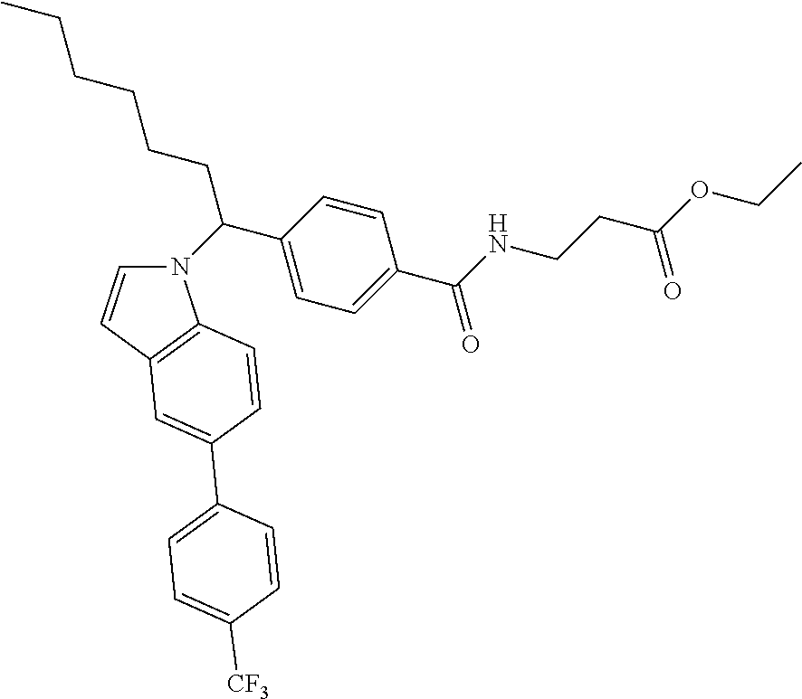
N1(C(C2=CC=C(C(NCCC(OCC)=O)=O)C=C2)CCCCCC)C=CC2=C1C=CC(C1=CC=C([CF3])C=C1)=C2
